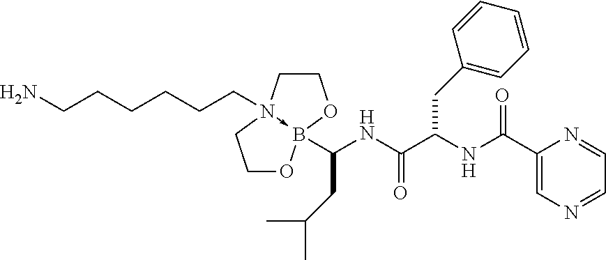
NCCCCCCN12->B(C(NC(C(NC(C3=CN=CC=N3)=O)CC3=CC=CC=C3)=O)CC(C)C)(OCC1)OCC2
